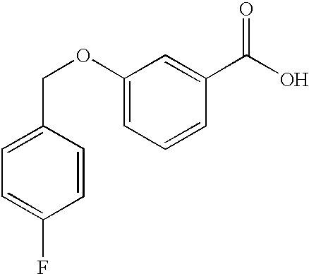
C1(COC2=CC=CC(C(O)=O)=C2)=CC=C(F)C=C1
